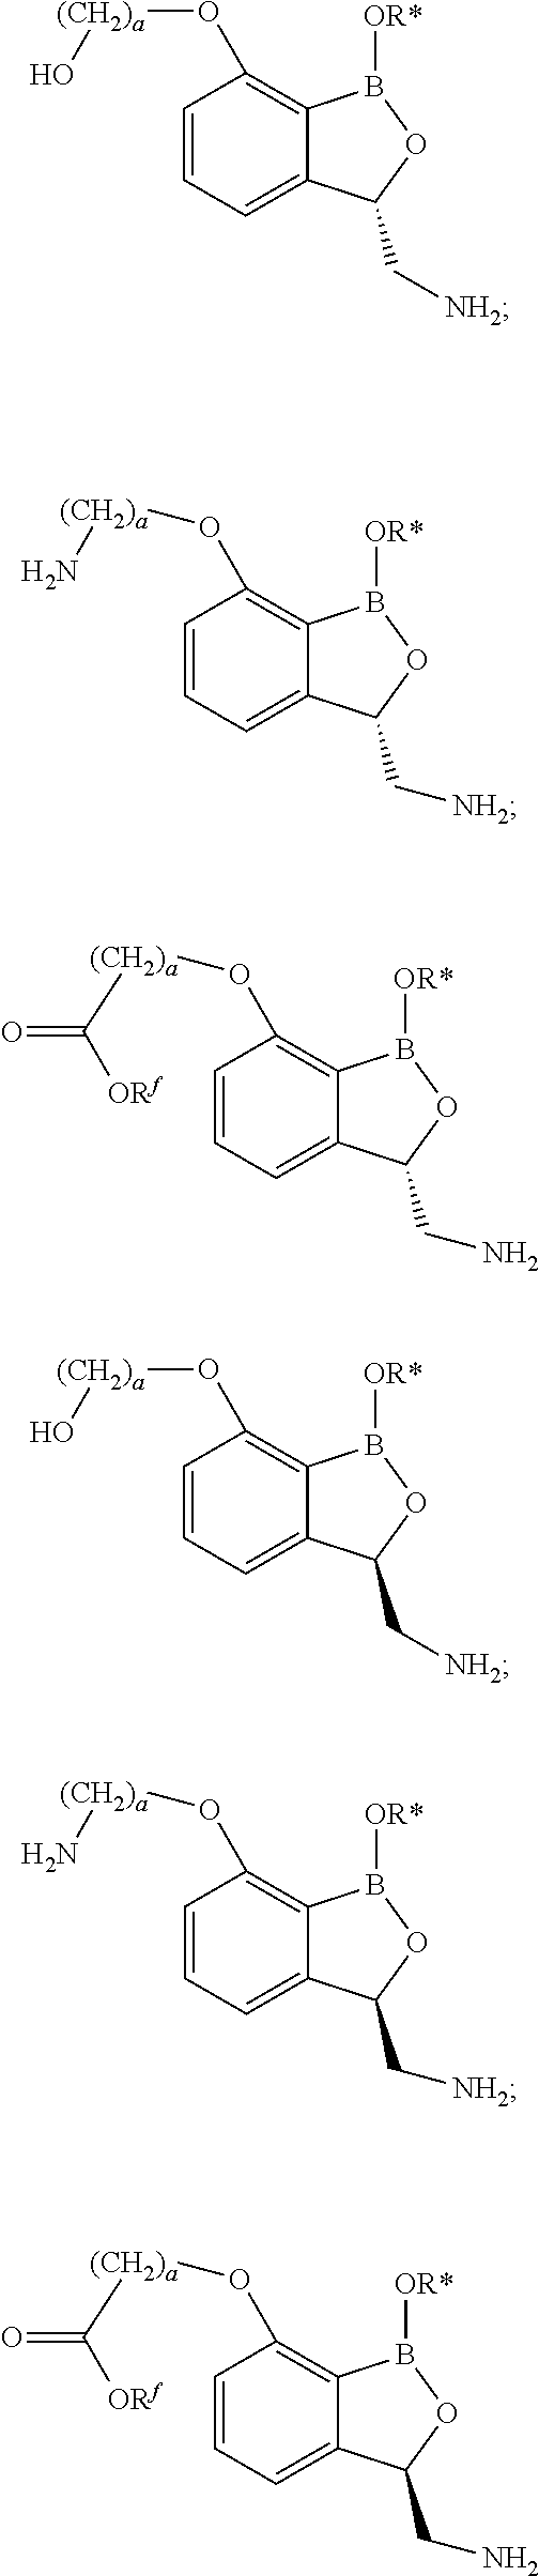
C1=CC=C2C(=C1O[(CH2)a]O)B([OR*])OC2C[NH2].C1=CC=C2C(=C1O[(CH2)a]N)B([OR*])OC2C[NH2].C1=CC=C2C(=C1O[(CH2)a]C([ORf])=O)B([OR*])OC2CN.C1=CC=C2C(=C1O[(CH2)a]O)B([OR*])OC2C[NH2].C1=CC=C2C(=C1O[(CH2)a]N)B([OR*])OC2C[NH2].C1=CC=C2C(=C1O[(CH2)a]C([ORf])=O)B([OR*])OC2CN
